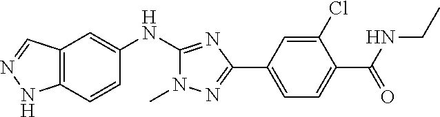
C12=C(C=CC(NC3=NC(C4=CC=C(C(=O)NCC)C(Cl)=C4)=NN3C)=C1)NN=C2
